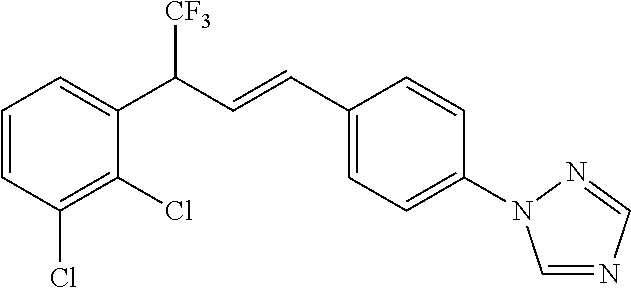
C1=CC(Cl)=C(Cl)C(C(C=CC2=CC=C(N3C=NC=N3)C=C2)[CF3])=C1
